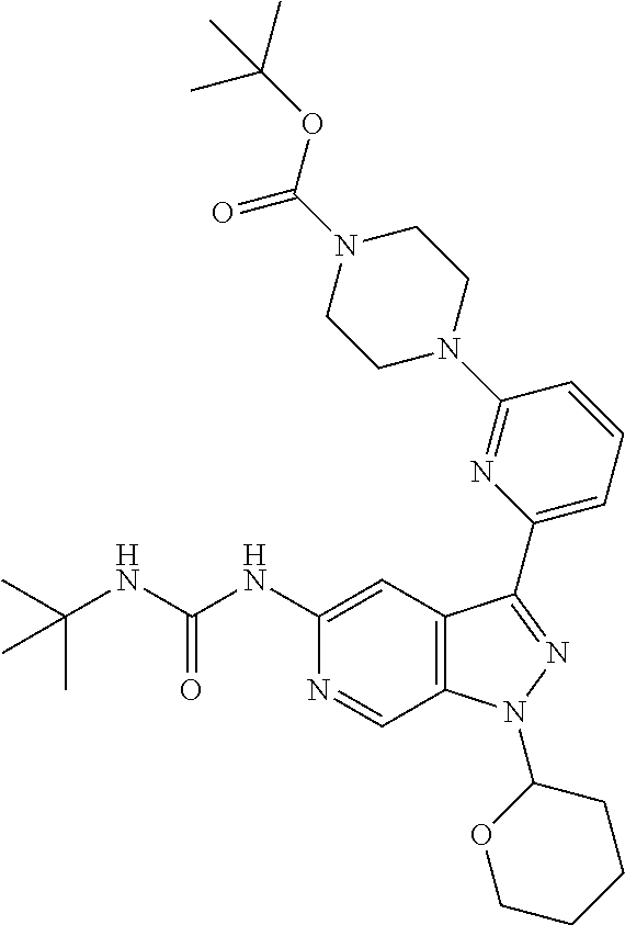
C12=C(C=C(NC(=O)NC(C)(C)C)N=C1)C(C1=CC=CC(N3CCN(C(=O)OC(C)(C)C)CC3)=N1)=NN2C1OCCCC1
